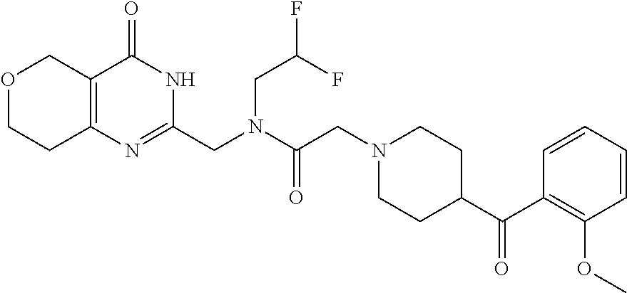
O1CCC2=C(C1)C(=O)NC(CN(C(=O)CN1CCC(C(C3=C(OC)C=CC=C3)=O)CC1)CC(F)F)=N2
